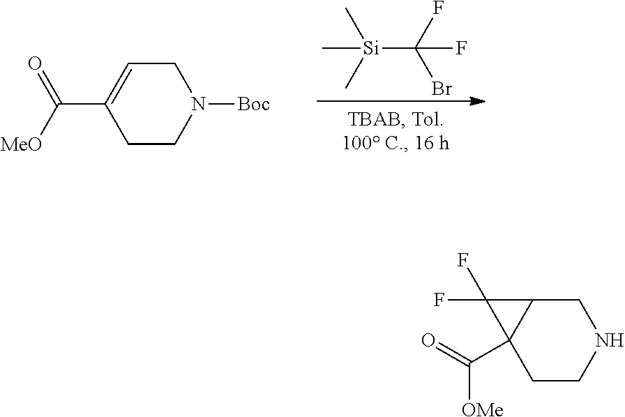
N1CC2C(C(=O)[OMe])(CC1)C2(F)F.[Boc]N1CC=C(C(=O)[MeO])CC1.[Si](C(F)(Br)F)(C)(C)C
